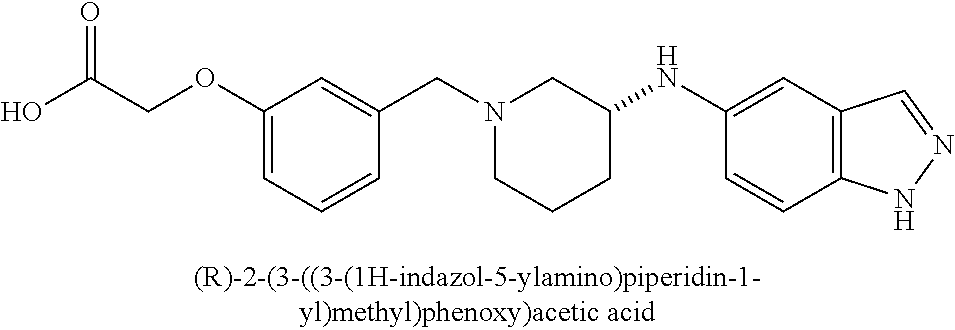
N1(CC2=CC(OCC(O)=O)=CC=C2)CCCC(NC2=CC3=C(C=C2)NN=C3)C1
